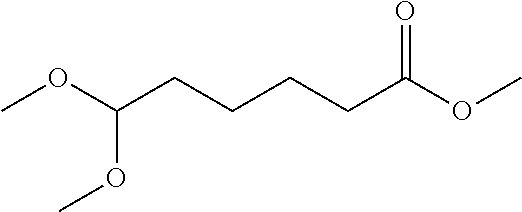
COC(OC)CCCCC(=O)OC
